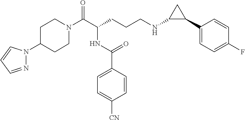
C1N(C(C(CCCNC2C(C3=CC=C(F)C=C3)C2)NC(C2=CC=C([CN])C=C2)=O)=O)CCC(N2N=CC=C2)C1
